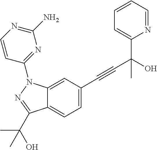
C1(C(C#CC2=CC=C3C(=C2)N(C2=NC(N)=NC=C2)N=C3C(C)(O)C)(O)C)=CC=CC=N1
